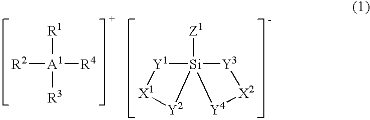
[Z1][Si]12([Y1][X1][Y2]1)[Y3][X2][Y4]2.[R1][A1]([R2])([R3])[R4]
